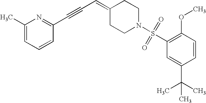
C1(C)=CC=CC(C#CC=C2CCN(S(C3=C(OC)C=CC(C(C)(C)C)=C3)(=O)=O)CC2)=N1
